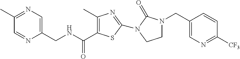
C1(C)=NC=C(CNC(=O)C2=C(C)N=C(N3C(=O)N(CC4=CN=C([CF3])C=C4)CC3)S2)N=C1
